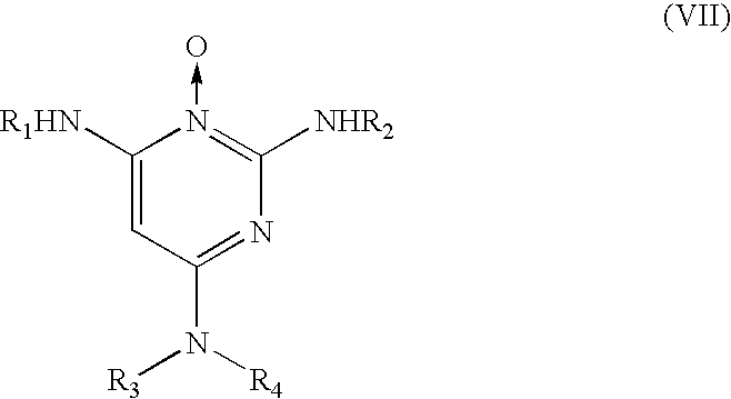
C1([R1HN])=CC(N([R4])[R3])=NC([NHR2])=N1->O
